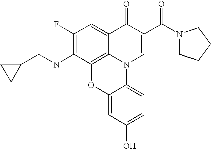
C1(F)=C(NCC2CC2)C2=C3C(=C1)C(=O)C(C(N1CCCC1)=O)=CN3C1=CC=C(O)C=C1O2
